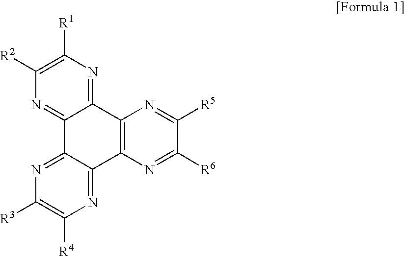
N1=C2C(=NC([R3])=C1[R4])C1=NC([R2])=C([R1])N=C1C1=C2N=C([R6])C([R5])=N1
